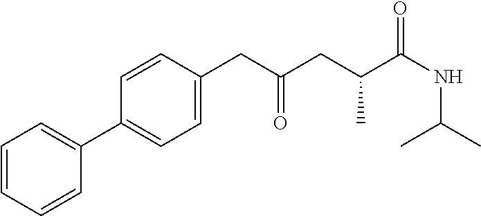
C1=CC=CC(C2=CC=C(CC(CC(C(NC(C)C)=O)C)=O)C=C2)=C1
